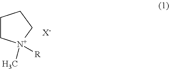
C1C[N+]([R])(C)CC1.[X-]
